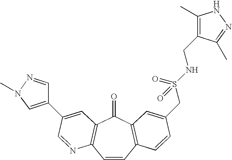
C1=CC2=C(C(=O)C3=C1N=CC(C1=CN(C)N=C1)=C3)C=C(CS(NCC1=C(C)NN=C1C)(=O)=O)C=C2
